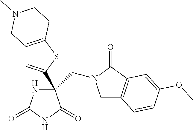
C1C2=C(C(=O)N1CC1(C3=CC4=C(S3)CCN(C)C4)NC(=O)NC1=O)C=C(OC)C=C2
